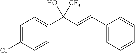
C1=C(Cl)C=CC(C(C=CC2=CC=CC=C2)(O)[CF3])=C1
